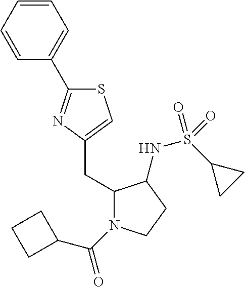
C1=CC=CC(C2=NC(CC3N(C(C4CCC4)=O)CCC3NS(C3CC3)(=O)=O)=CS2)=C1
